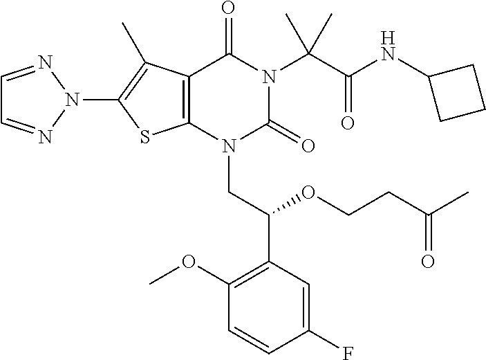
C12=C(N(CC(C3=C(OC)C=CC(F)=C3)OCCC(C)=O)C(=O)N(C(C(=O)NC3CCC3)(C)C)C1=O)SC(N1N=CC=N1)=C2C
